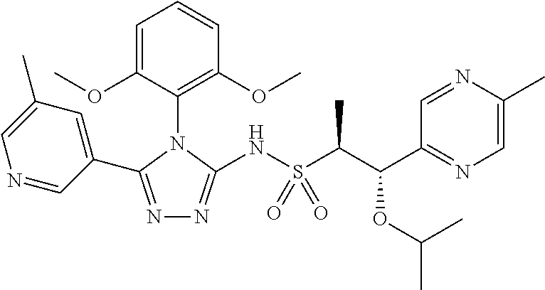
C1=C(OC)C(N2C(NS(C(C(C3=NC=C(C)N=C3)OC(C)C)C)(=O)=O)=NN=C2C2=CC(C)=CN=C2)=C(OC)C=C1
